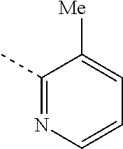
C1(C)=NC=CC=C1[Me]
